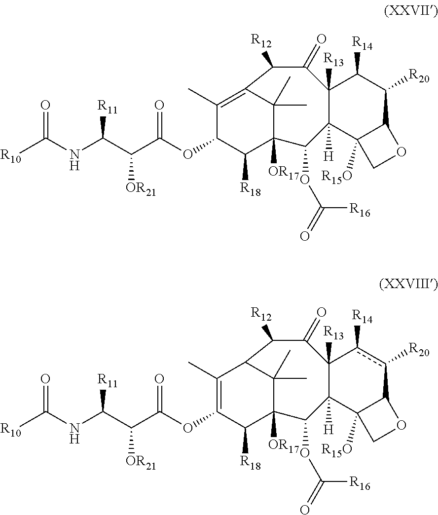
O(C(C(C(NC([R10])=O)[R11])[OR21])=O)C1C(C)=C2C([R12])C(=O)C3([R13])C([H])(C(OC([R16])=O)C([OR17])(C1[R18])C2(C)C)C1([R15O])C(C([R20])C3[R14])OC1.O(C(C(C(NC([R10])=O)[R11])[OR21])=O)C1=C(C)C2C([R12])C(=O)C3([R13])C([H])(C(OC([R16])=O)C([OR17])(C1[R18])C2(C)C)C1([R15O])C(c([R20])c3[R14])OC1
